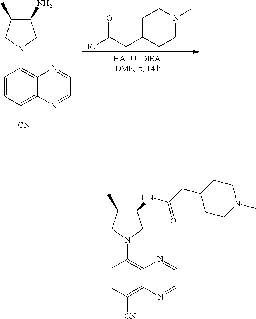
C1C(CC(O)=O)CCN(C)C1.C1=CC([CN])=C2C(=C1N1CC(C)C(N)C1)N=CC=N2.C1=CC([CN])=C2C(=C1N1CC(C)C(NC(CC3CCN(C)CC3)=O)C1)N=CC=N2
